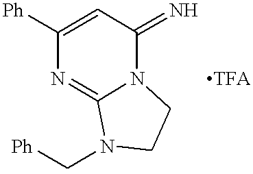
C1([Ph])=CC(=N)N2C(=N1)N(C[Ph])CC2.[TFA]
